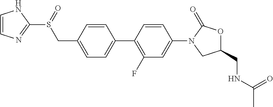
C1(CS(=O)C2=NC=CN2)=CC=C(C2=C(F)C=C(N3CC(CNC(C)=O)OC3=O)C=C2)C=C1
